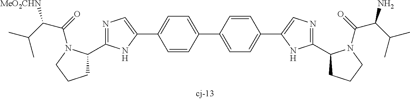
C1C(C2=NC=C(C3=CC=C(C4=CC=C(C5=CN=C(C6CCCN6C(=O)C(C(C)C)N)N5)C=C4)C=C3)N2)N(C(=O)C(C(C)C)[MeO2CHN])CC1
